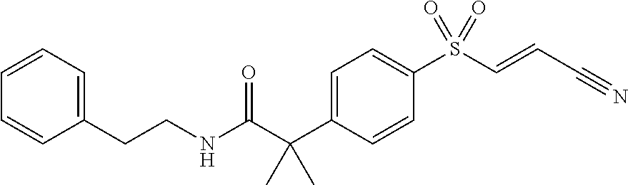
C(NC(C(C1=CC=C(S(C=CC#N)(=O)=O)C=C1)(C)C)=O)CC1=CC=CC=C1
